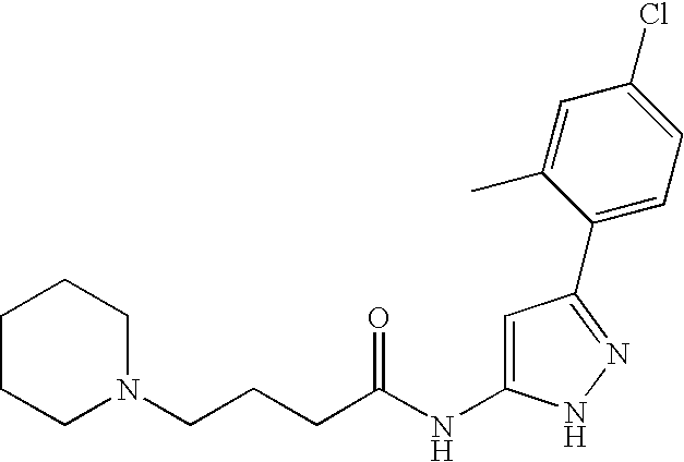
C1CCN(CCCC(NC2=CC(C3=CC=C(Cl)C=C3C)=NN2)=O)CC1
